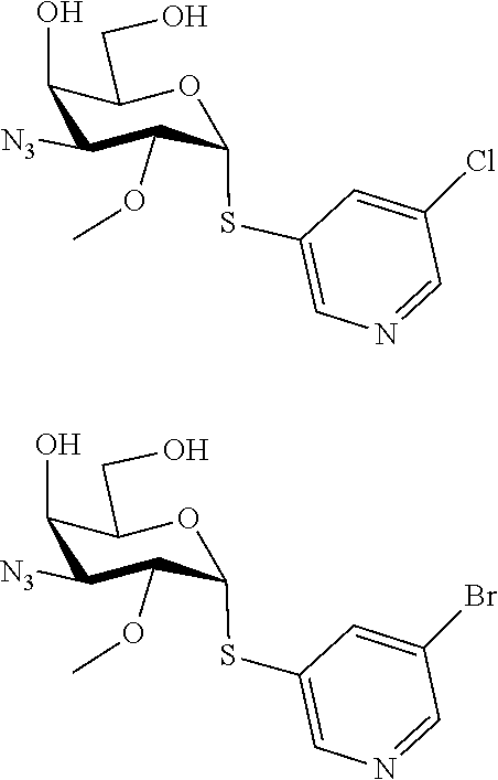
COC1C(SC2=CN=CC(Cl)=C2)OC(CO)C(O)C1[N3].C1=C(SC2C(OC)C([N3])C(O)C(CO)O2)C=C(Br)C=N1
